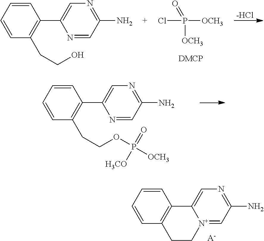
ClP(=O)([OCH3])[OCH3].[-HCl].C1=CC=CC(CCO)=C1C1=CN=C(N)C=N1.C1=CC=CC(CCOP(=O)([OCH3])[H3CO])=C1C1=CN=C(N)C=N1.C1=CC=CC2=C1C1=CN=C(N)C=[N+]1CC2.[A-]
